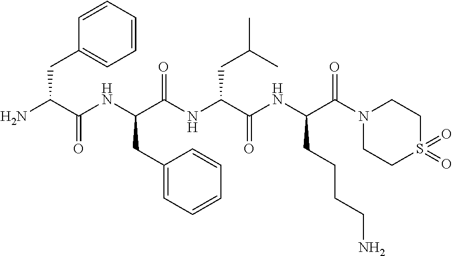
C1(CC(NC(C(N)CC2=CC=CC=C2)=O)C(NC(C(NC(CCCCN)C(=O)N2CCS(=O)(=O)CC2)=O)CC(C)C)=O)=CC=CC=C1
